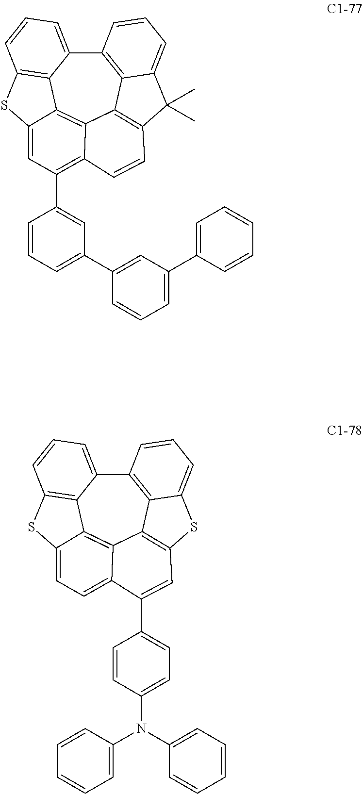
C12=C3C4=C(C(C)(C)C3=CC=C1)C=CC1=C(C3=CC(C5=CC(C6=CC=CC=C6)=CC=C5)=CC=C3)C=C3C(=C41)C1=C(C=CC=C21)S3.C12=C3C4=C(SC3=CC=C1)C=C(C1=CC=C(N(C3=CC=CC=C3)C3=CC=CC=C3)C=C1)C1=CC=C3C(=C41)C1=C(C=CC=C21)S3
